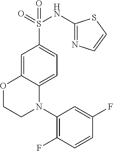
C1=C2C(=CC=C1S(=O)(=O)NC1=NC=CS1)N(C1=C(F)C=CC(F)=C1)CCO2
